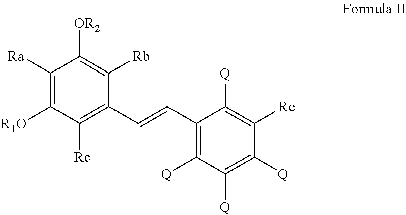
C1([Ra])=C([R1O])C([Rc])=C(C=CC2=C([Q])C([Q])=C([Q])C([Re])=C2[Q])C([Rb])=C1[OR2]
